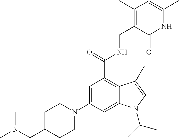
C1=C(N2CCC(CN(C)C)CC2)C=C2C(=C1C(=O)NCC1=C(C)C=C(C)NC1=O)C(C)=CN2C(C)C
